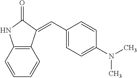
C1=CC2=C(C=C1)C(=CC1=CC=C(N(C)C)C=C1)C(=O)N2
